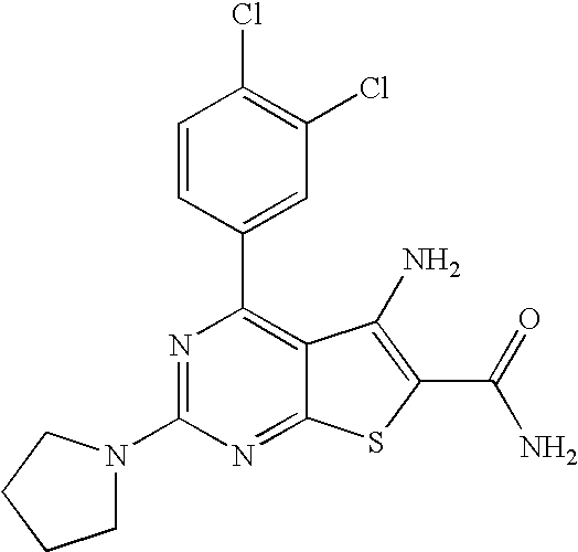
N1=C(N2CCCC2)N=C2C(=C1C1=CC(Cl)=C(Cl)C=C1)C(N)=C(C(N)=O)S2
